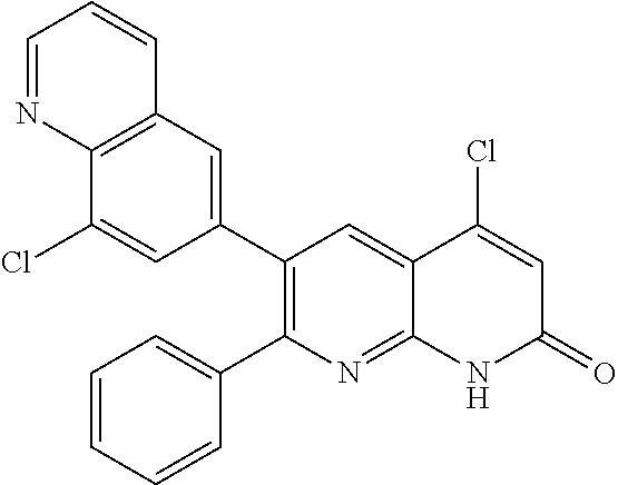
C12=C(C=C(C3=C(C4=CC=CC=C4)N=C4C(=C3)C(Cl)=CC(=O)N4)C=C1Cl)C=CC=N2
